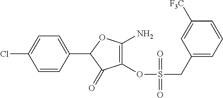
C1(OS(=O)(CC2=CC=CC([F3C])=C2)=O)=C(N)OC(C2=CC=C(Cl)C=C2)C1=O
